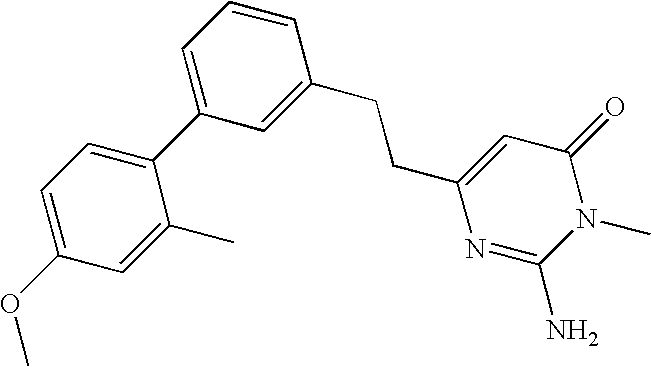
N1(C)C(N)=NC(CCC2=CC(C3=CC=C(OC)C=C3C)=CC=C2)=CC1=O
